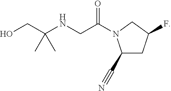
OCC(NCC(=O)N1C(C#N)CC(F)C1)(C)C
